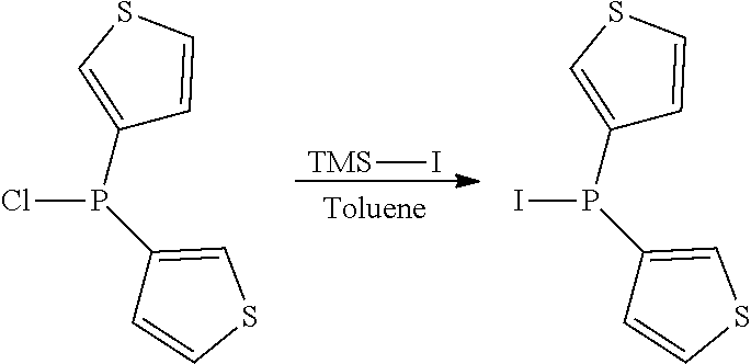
[Toluene].[TMS]I.ClP(C1=CSC=C1)C1=CSC=C1.IP(C1=CSC=C1)C1=CSC=C1
